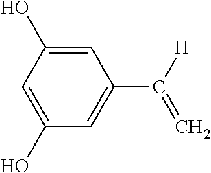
C1=C(O)C=C(O)C=C1C([H])=C
